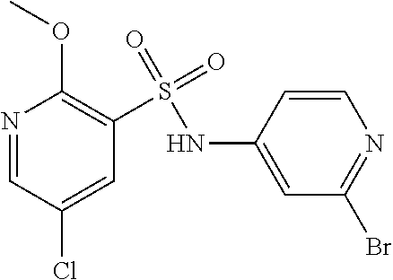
N1=CC(Cl)=CC(S(NC2=CC(Br)=NC=C2)(=O)=O)=C1OC
